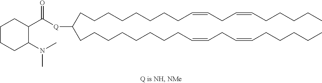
C(CCCCCCC=CCC=CCCCCC)CC(CCCCCCCCC=CCC=CCCCCC)[Q]C(C1CCCCC1N(C)C)=O
